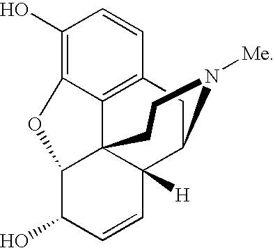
C1(O)=C2C3=C(C=C1)CC1C4([H])C3(C(C(O)C=C4)O2)CCN1[Me]
